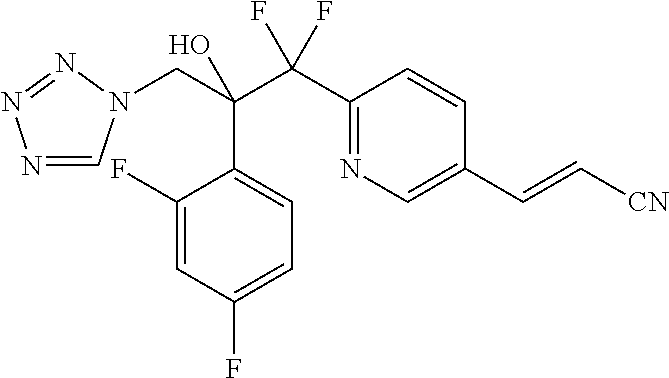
N1=CN(CC(C(C2=NC=C(C=C[CN])C=C2)(F)F)(O)C2=CC=C(F)C=C2F)N=N1
